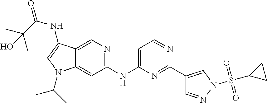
C1(NC2=CC=NC(C3=CN(S(C4CC4)(=O)=O)N=C3)=N2)=NC=C2C(=C1)N(C(C)C)C=C2NC(C(C)(C)O)=O
